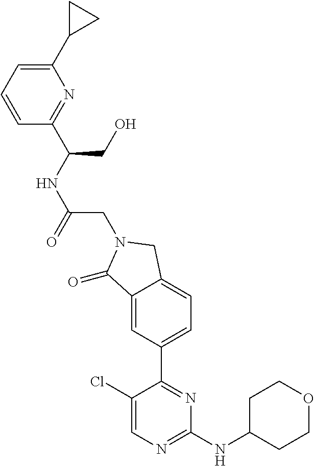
O=C(NC(CO)C1=NC(C2CC2)=CC=C1)CN1C(=O)C2=CC(C3=NC(NC4CCOCC4)=NC=C3Cl)=CC=C2C1
